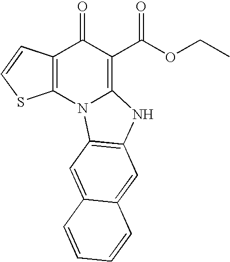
C12=C(C(=O)C(C(OCC)=O)=C3N1C1=C(N3)C=C3C(=C1)C=CC=C3)C=CS2
